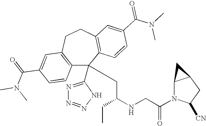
C1(C(=O)N(C)C)=CC2=C(C=C1)C(C1=NN=NN1)(CC(NCC(N1C([CN])CC3C1C3)=O)CC)C1=C(CC2)C=C(C(N(C)C)=O)C=C1
